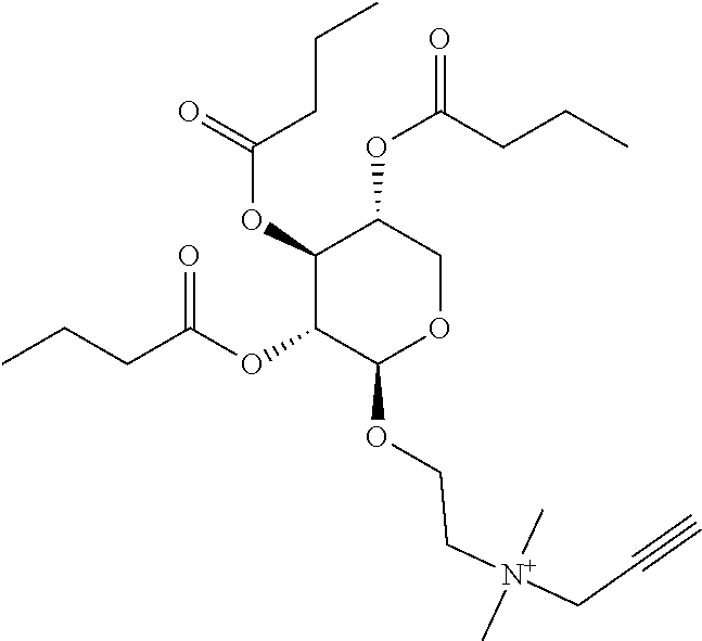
C1(OC(=O)CCC)C(OC(CCC)=O)C(OCC[N+](CC#C)(C)C)OCC1OC(=O)CCC
